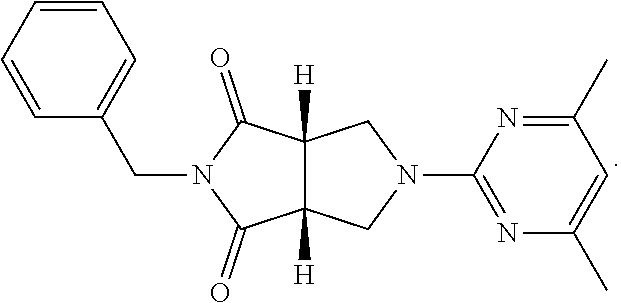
C(N1C(=O)C2([H])CN(C3=NC(C)=CC(C)=N3)CC2([H])C1=O)C1=CC=CC=C1
